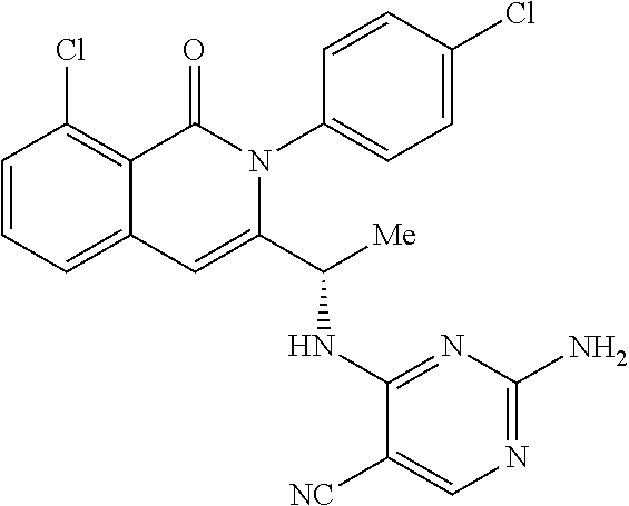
C1(Cl)=C2C(=CC=C1)C=C(C([Me])NC1=NC(N)=NC=C1[NC])N(C1=CC=C(Cl)C=C1)C2=O
